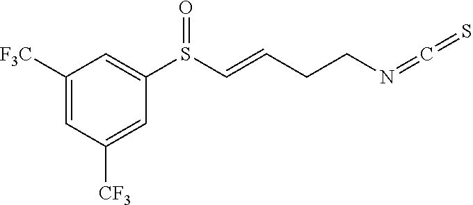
C1([F3C])=CC([CF3])=CC(S(C=CCCN=C=S)=O)=C1
